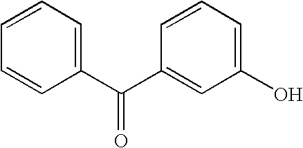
C1=CC=CC(C(C2=CC(O)=CC=C2)=O)=C1
